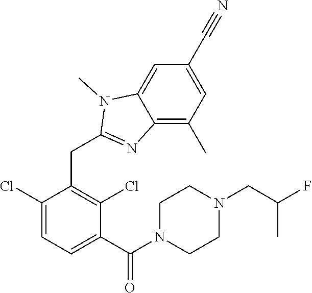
C1(Cl)=CC=C(C(N2CCN(CC(C)F)CC2)=O)C(Cl)=C1CC1=NC2=C(C)C=C(C#N)C=C2N1C
